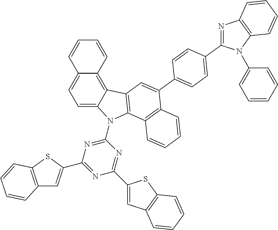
C1=C2C(=C3C(=C1)C=CC=C3)C1=C(N2C2=NC(C3=CC4=C(S3)C=CC=C4)=NC(C3=CC4=C(S3)C=CC=C4)=N2)C2=C(C(C3=CC=C(C4=NC5=C(N4C4=CC=CC=C4)C=CC=C5)C=C3)=C1)C=CC=C2
